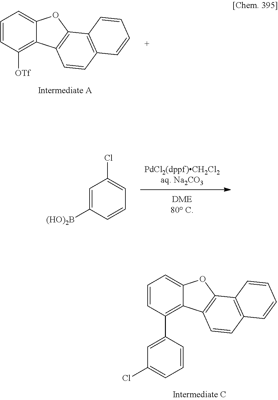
C1=C([(HO)2B])C=CC=C1Cl.C1=C(Cl)C=C(C2=C3C(=CC=C2)OC2=C3C=CC3=C2C=CC=C3)C=C1.[OTf]C1=C2C(=CC=C1)OC1=C2C=CC2=C1C=CC=C2
